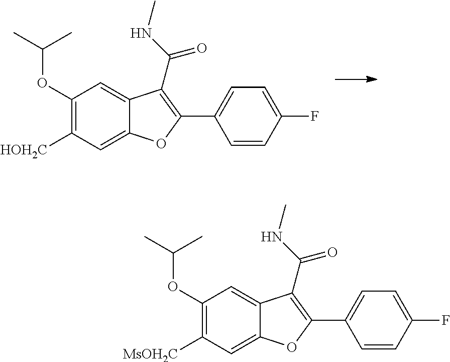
C1(OC(C)C)=C([MsOH2C])C=C2C(=C1)C(C(=O)NC)=C(C1=CC=C(F)C=C1)O2.C1(OC(C)C)=C([HOH2C])C=C2C(=C1)C(C(=O)NC)=C(C1=CC=C(F)C=C1)O2
